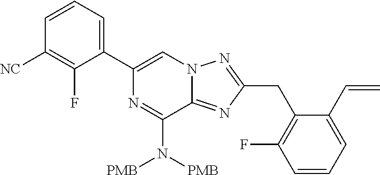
C1(C2=CC=CC([NC])=C2F)=CN2C(=NC(CC3=C(F)C=CC=C3C=C)=N2)C(N([PMB])[PMB])=N1
